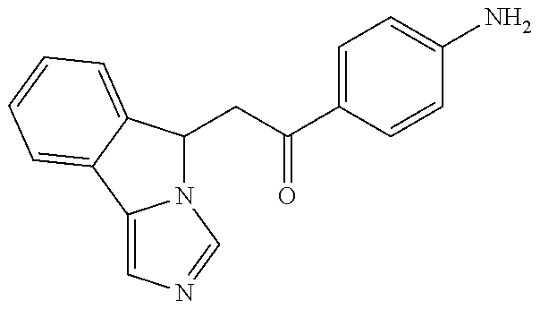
N12C(CC(C3=CC=C(N)C=C3)=O)C3=CC=CC=C3C1=CN=C2
